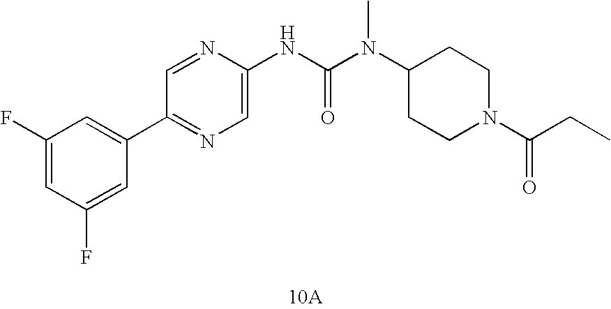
[10A].C1(C2=CC(F)=CC(F)=C2)=NC=C(NC(N(C2CCN(C(=O)CC)CC2)C)=O)N=C1
